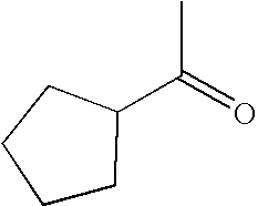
C1CC(C(=O)C)CC1
